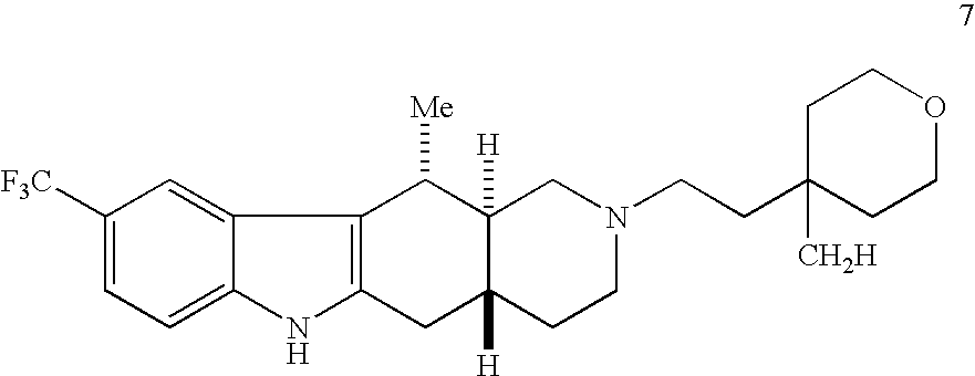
C1([F3C])=CC=C2C(=C1)C1=C(N2)CC2([H])C([H])(C1[Me])CN(CCC1([CH2H])CCOCC1)CC2
